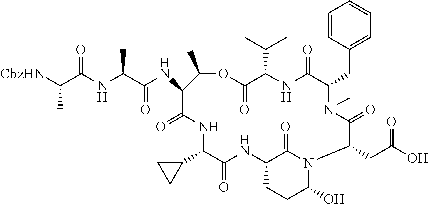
C1=CC(CC2N(C)C(=O)C(CC(O)=O)N3C(O)CCC(NC(=O)C(C4CC4)NC(=O)C(NC(C(NC(C([CbzHN])C)=O)C)=O)C(C)OC(=O)C(C(C)C)NC2=O)C3=O)=CC=C1
